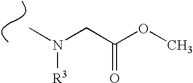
CN(CC(OC)=O)[R3]
